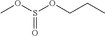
COS(OCCC)=O
